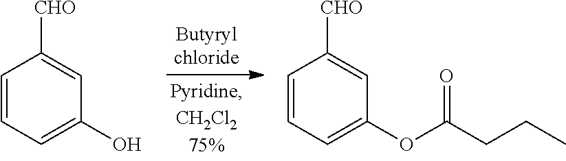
C1=CC=C(O)C=C1[CHO].C1=CC=C(OC(CCC)=O)C=C1[CHO]
